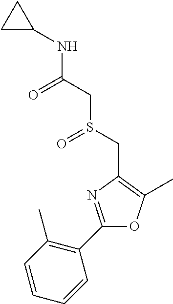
C1=CC(C)=C(C2=NC(CS(CC(NC3CC3)=O)=O)=C(C)O2)C=C1
